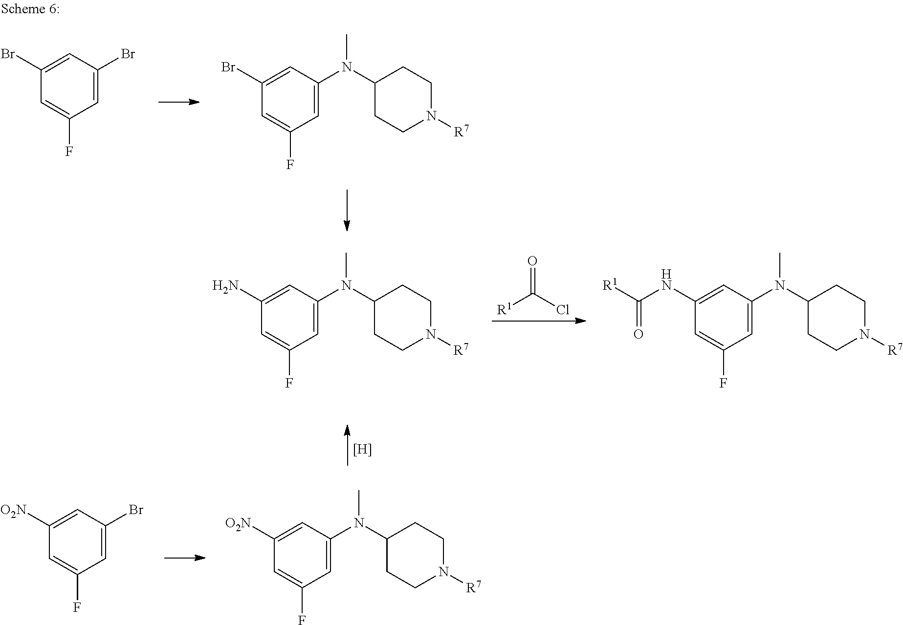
[H].C1=C(F)C=C(Br)C=C1Br.C1=C(F)C=C(N(C2CCN([R7])CC2)C)C=C1Br.O=C(Cl)[R1].C1=C(F)C=C(N(C2CCN([R7])CC2)C)C=C1N.C1=C(F)C=C(N(C2CCN([R7])CC2)C)C=C1NC([R1])=O.C1=C(F)C=C(N(C2CCN([R7])CC2)C)C=C1[O2N].C1=C(F)C=C(Br)C=C1[O2N]
